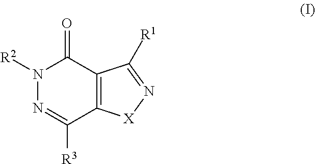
N1([R2])N=C([R3])C2=C(C1=O)C([R1])=N[X]2
